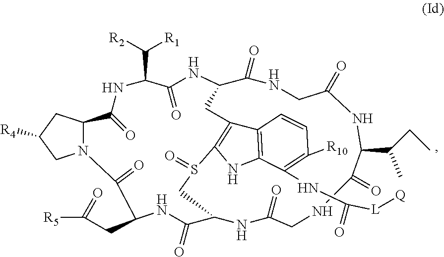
C1(=O)NC(C(CC)C)C(=O)NCC(=O)NC2CS(=O)C3=C(C4=C(N3)C(NC([L][Q])=O)=C([R10])C=C4)CC(NC(=O)C(C([R1])[R2])NC(=O)C3N(CC([R4])C3)C(=O)C(CC([R5])=O)NC2=O)C(=O)NC1
